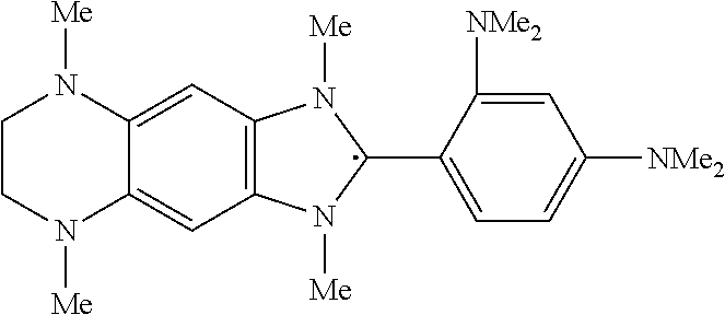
C1CN([Me])C2=CC3=C(C=C2N1[Me])N([Me])C(C1=CC=C([NMe2])C=C1[NMe2])N3[Me]
